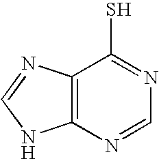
C12=C(N=CN=C1S)NC=N2
